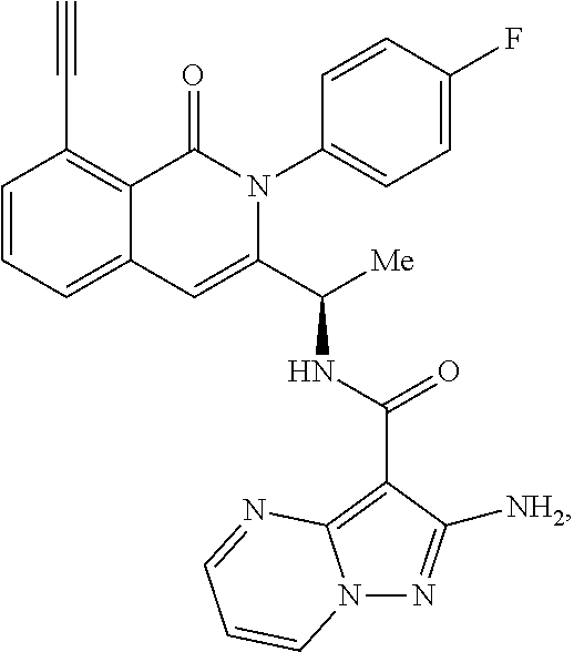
C1(C#C)=C2C(=CC=C1)C=C(C([Me])NC(C1=C3N(N=C1[NH2])C=CC=N3)=O)N(C1=CC=C(F)C=C1)C2=O
